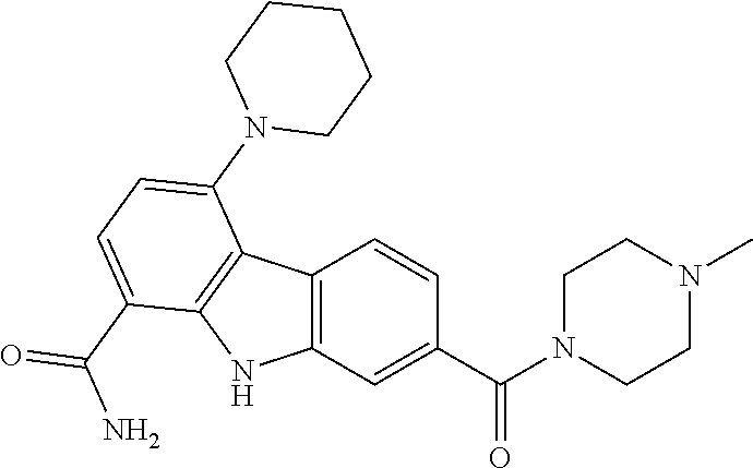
C12=C(C=C(C(N3CCN(C)CC3)=O)C=C1)NC1=C2C(N2CCCCC2)=CC=C1C(N)=O
